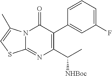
N12C(=O)C(C3=CC(F)=CC=C3)=C(C(C)[NHBoc])N=C1SC=C2C
